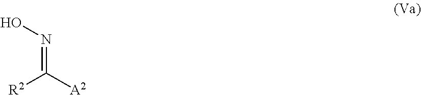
[R2]C([A2])=NO
